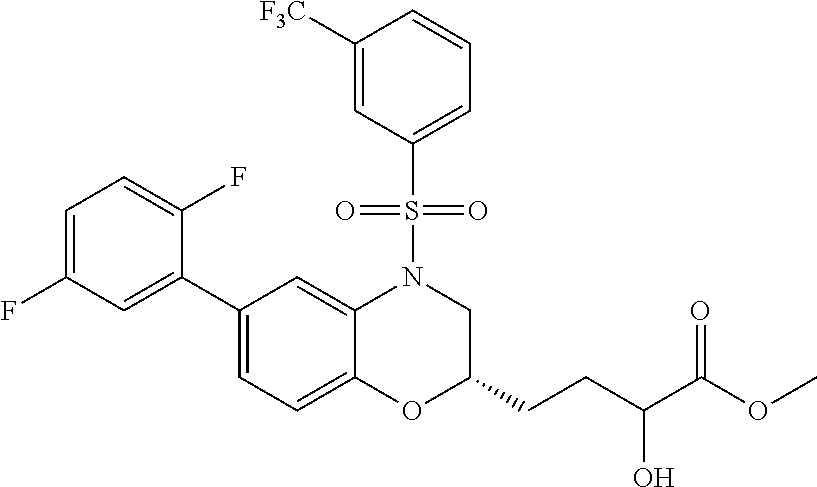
C1=C(F)C=C(C2=CC=C3C(=C2)N(S(C2=CC=CC([F3C])=C2)(=O)=O)CC(CCC(O)C(=O)OC)O3)C(F)=C1
